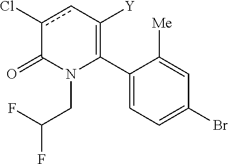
C1(C2=C([Y])cc(Cl)C(=O)N2CC(F)F)=CC=C(Br)C=C1[Me]
